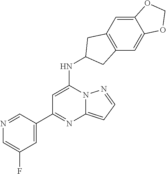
C1(C2=NC3=CC=NN3C(NC3CC4=C(C=C5C(=C4)OCO5)C3)=C2)=CC(F)=CN=C1
